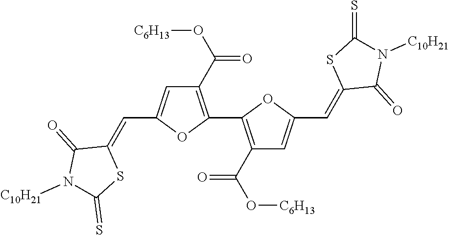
C1(C(O[C6H13])=O)=C(C2=C(C(O[C6H13])=O)C=C(C=C3C(=O)N([C10H21])C(=S)S3)O2)OC(C=C2C(=O)N([C10H21])C(=S)S2)=C1
